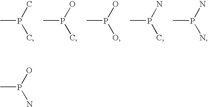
CP(C)C.CP(O)C.CP(O)O.CP(N)C.CP(N)N.CP(O)N
